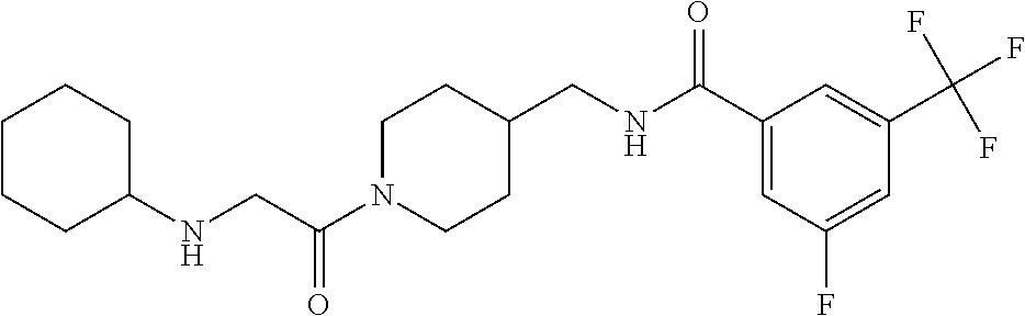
C1N(C(CNC2CCCCC2)=O)CCC(CNC(C2=CC(F)=CC(C(F)(F)F)=C2)=O)C1
